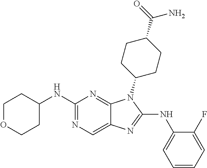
C1(NC2CCOCC2)=NC=C2C(=N1)N(C1CCC(C(=O)N)CC1)C(NC1=CC=CC=C1F)=N2
